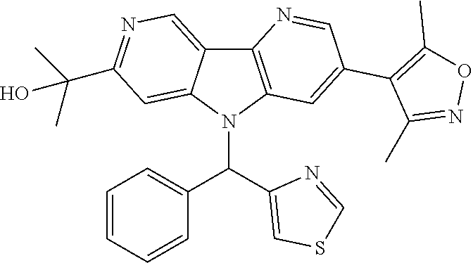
C12=C(N(C(C3=CC=CC=C3)C3=CSC=N3)C3=CC(C(C)(C)O)=NC=C13)C=C(C1=C(C)ON=C1C)C=N2
